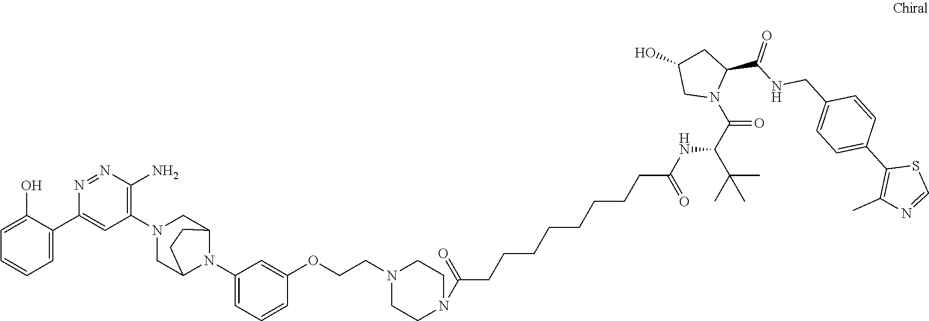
C1(O)=CC=CC=C1C1=CC(N2CC3N(C4=CC=CC(OCCN5CCN(C(CCCCCCCCC(NC(C(C)(C)C)C(N6C(C(NCC7=CC=C(C8=C(C)N=CS8)C=C7)=O)CC(O)C6)=O)=O)=O)CC5)=C4)C(C2)CC3)=C(N)N=N1
